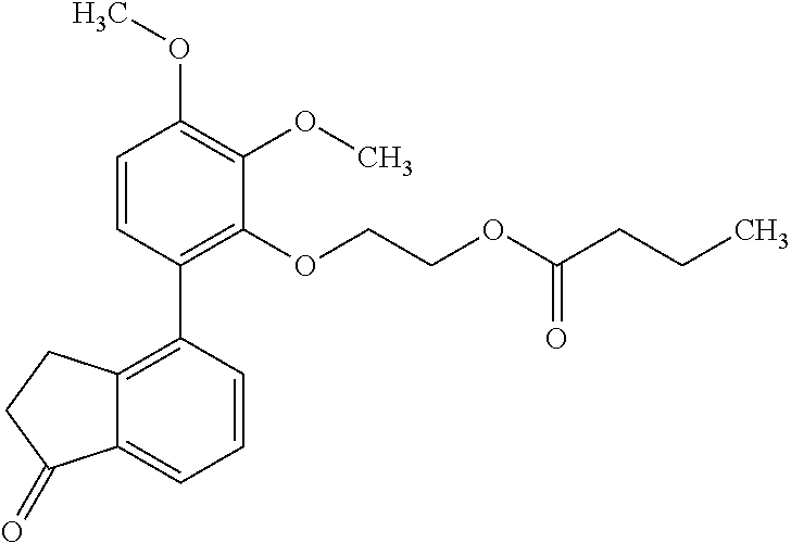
C1=CC(C2=C3C(=CC=C2)C(=O)CC3)=C(OCCOC(CCC)=O)C(OC)=C1OC
